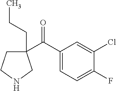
C1(C(C2=CC=C(F)C(Cl)=C2)=O)(CCC)CCNC1
